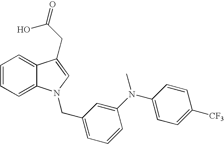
C1=CC=C2C(=C1)C(CC(O)=O)=CN2CC1=CC=CC(N(C2=CC=C([CF3])C=C2)C)=C1
